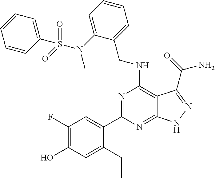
C1(F)=C(O)C=C(CC)C(C2=NC(NCC3=CC=CC=C3N(C)S(C3=CC=CC=C3)(=O)=O)=C3C(=N2)NN=C3C(=O)N)=C1
